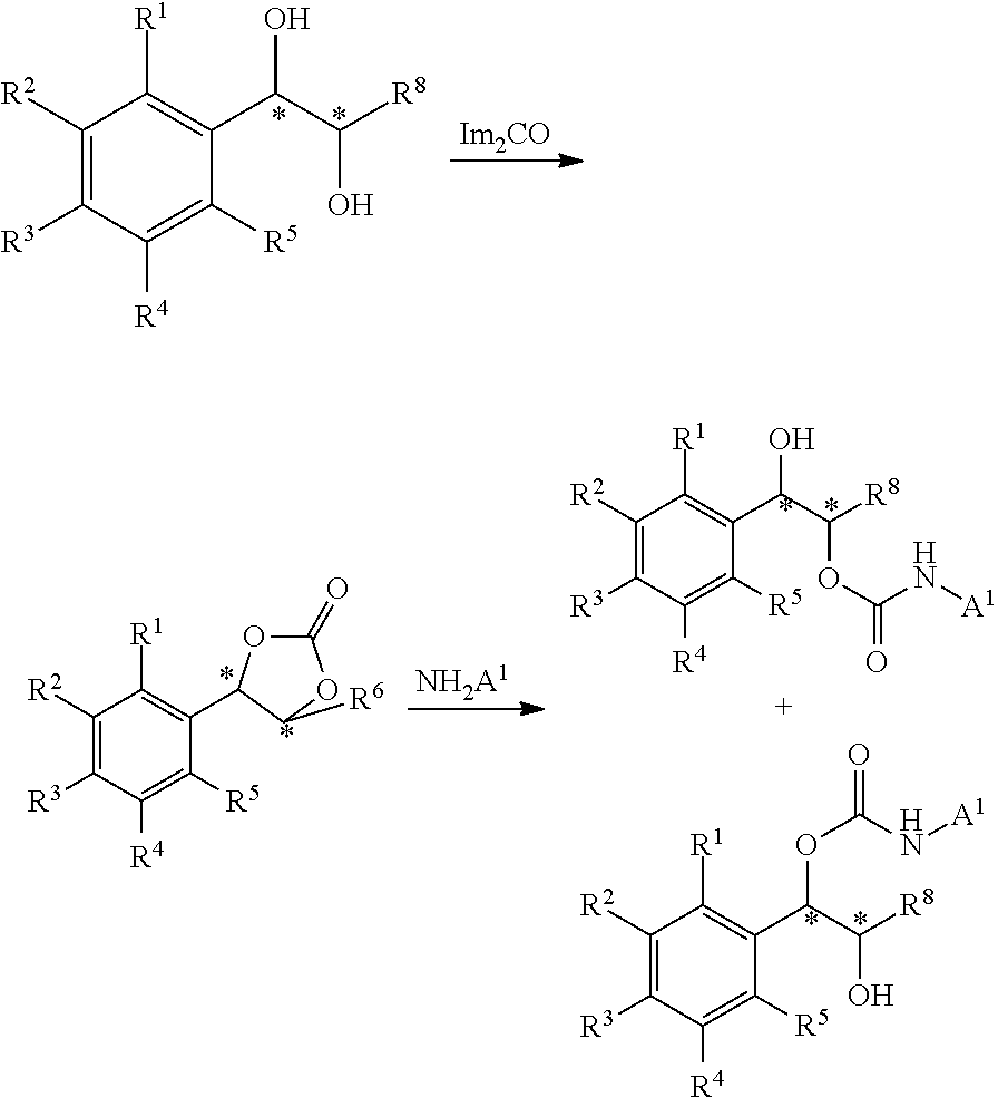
C1([R2])=C([R3])C([R4])=C([R5])C(C(C([R8])O)O)=C1[R1].[Im2CO].[NH2A1].C1([R2])=C([R3])C([R4])=C([R5])C(C(C([R8])OC(N[A1])=O)O)=C1[R1].C1([R2])=C([R3])C([R4])=C([R5])C(C(C([R8])O)OC(N[A1])=O)=C1[R1].C1([R2])=C([R3])C([R4])=C([R5])C(C2OC(=O)OC2[R6])=C1[R1]
